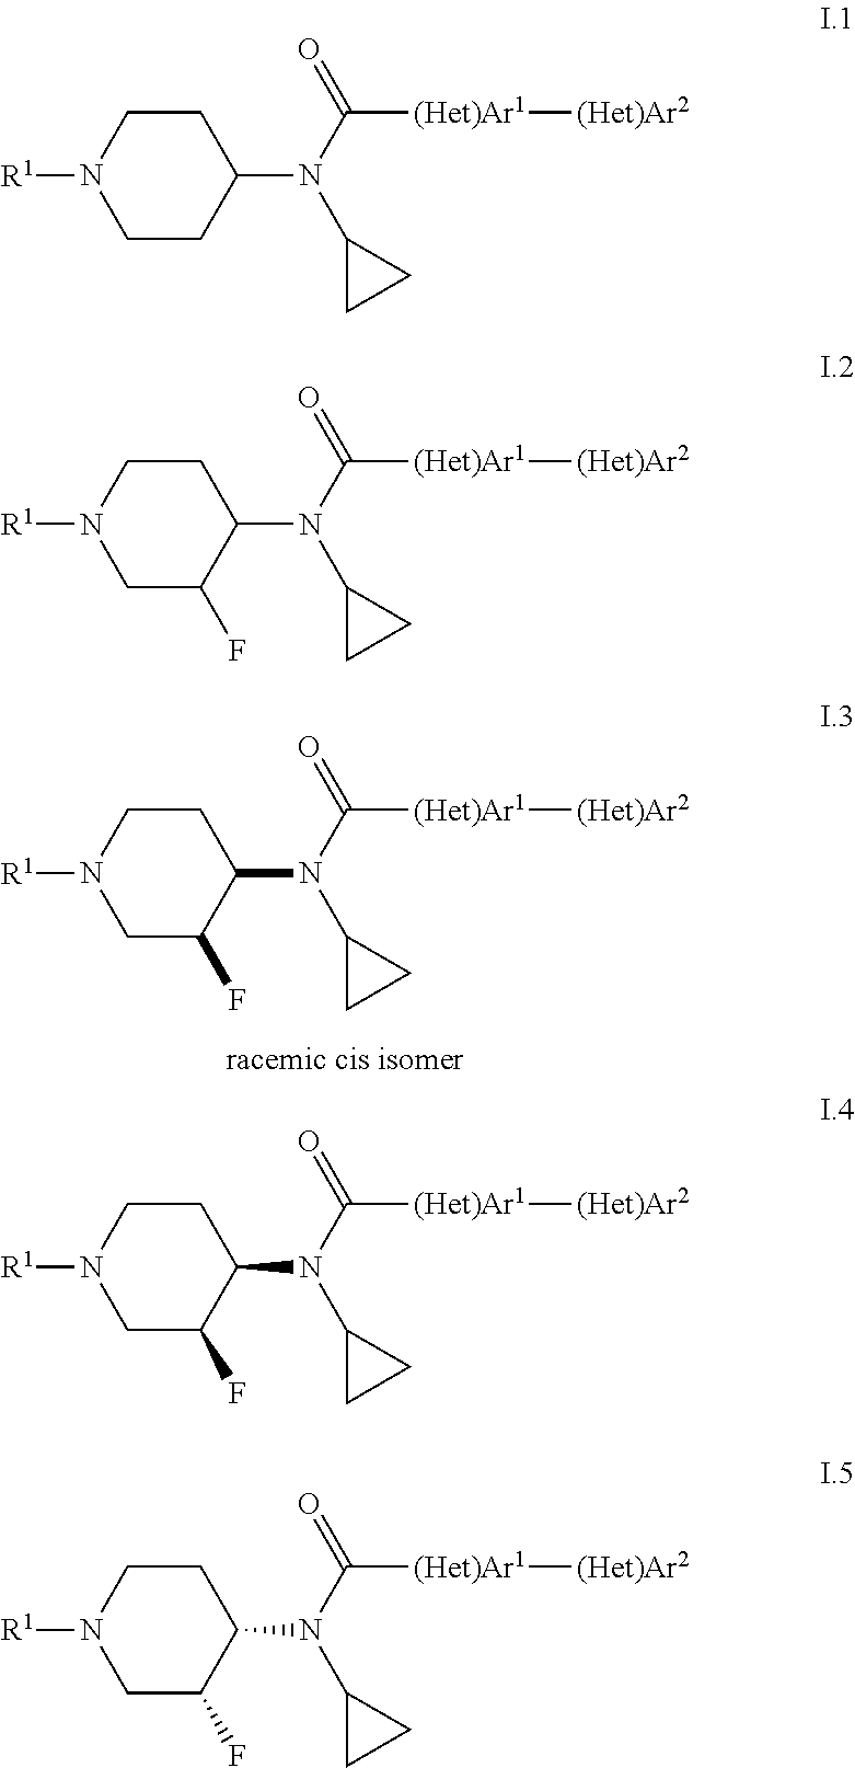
C1CN([R1])CC(F)C1N(C(=O)[(Het)Ar1][(Het)Ar2])C1CC1.C1CN([R1])CCC1N(C(=O)[(Het)Ar1][(Het)Ar2])C1CC1.C1CN([R1])CC(F)C1N(C(=O)[(Het)Ar1][(Het)Ar2])C1CC1.C1CN([R1])CC(F)C1N(C(=O)[(Het)Ar1][(Het)Ar2])C1CC1.C1CN([R1])CC(F)C1N(C(=O)[(Het)Ar1][(Het)Ar2])C1CC1
